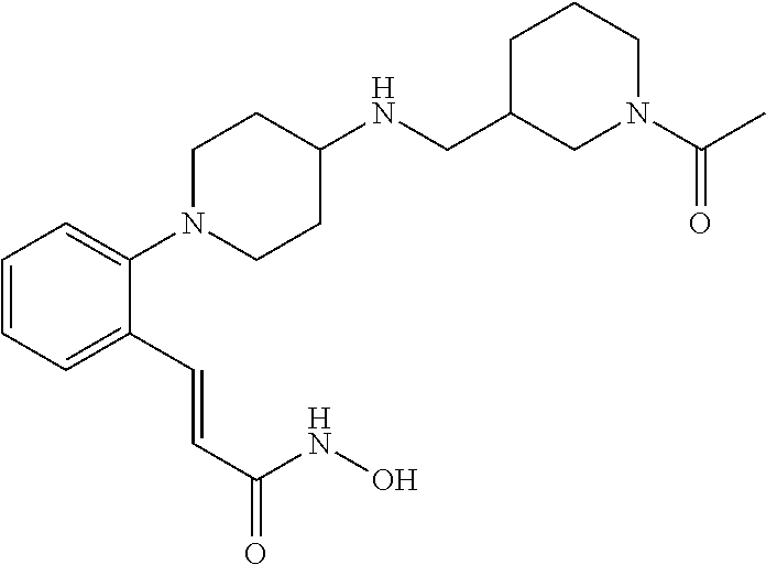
C1=CC=C(C=CC(=O)NO)C(N2CCC(NCC3CN(C(C)=O)CCC3)CC2)=C1
